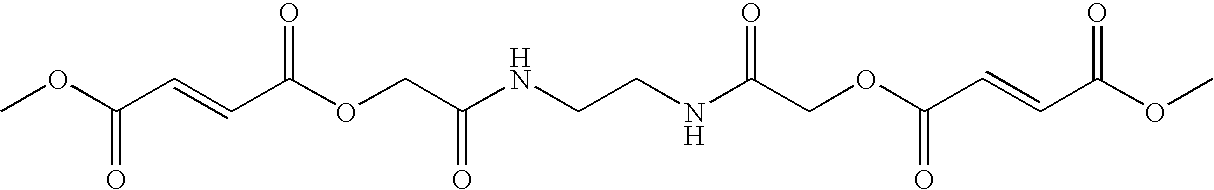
N(C(COC(=O)C=CC(=O)OC)=O)CCNC(COC(C=CC(OC)=O)=O)=O
